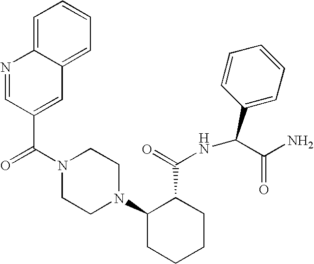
C(N1CCN(C2CCCCC2C(=O)NC(C2=CC=CC=C2)C(N)=O)CC1)(=O)C1=CC2=CC=CC=C2N=C1
